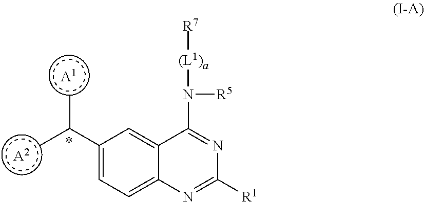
CC(C1=CC=C2C(=C1)C(N([(L1)a][R7])[R5])=NC([R1])=N2)C.[A1].[A2]
